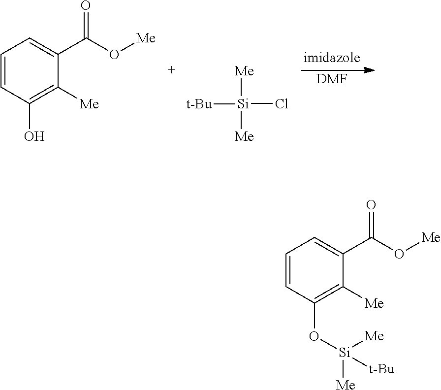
C1=CC(O)=C([Me])C(C(O[Me])=O)=C1.[Si]([Me])(Cl)([t-Bu])[Me].[DMF].C1=CC(O[Si]([Me])([Me])[t-Bu])=C([Me])C(C(O[Me])=O)=C1
